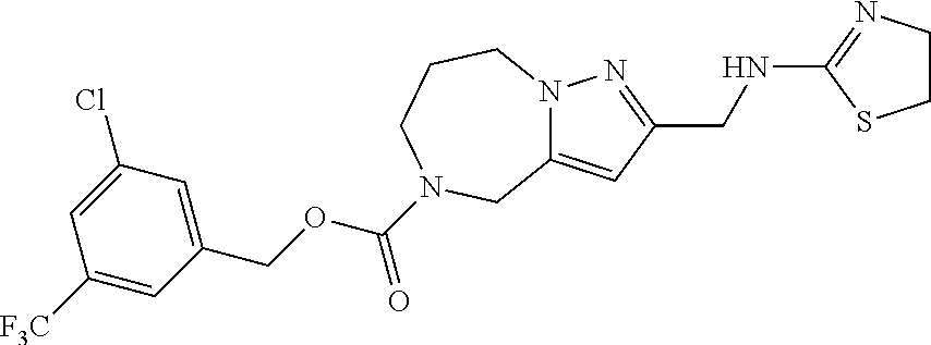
N12C(=CC(CNC3=NCCS3)=N1)CN(C(OCC1=CC(Cl)=CC([F3C])=C1)=O)CCC2
